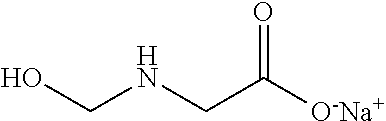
OCNCC([O-Na+])=O
